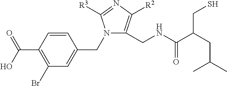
OC(=O)C1=C(Br)C=C(CN2C(CNC(C(CC(C)C)CS)=O)=C([R2])N=C2[R3])C=C1
